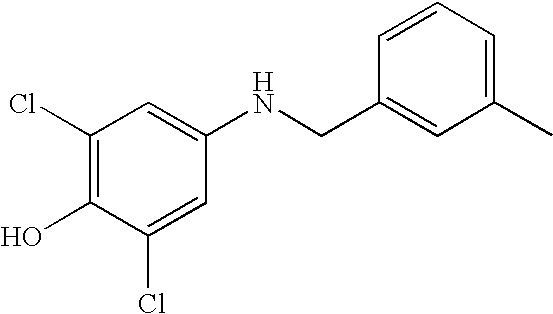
C1(Cl)=C(O)C(Cl)=CC(NCC2=CC(C)=CC=C2)=C1
